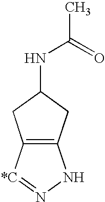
C12=C([*C]=NN1)CC(NC(=O)C)C2
